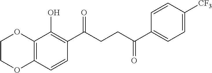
C12=C(C=CC(C(CCC(C3=CC=C([CF3])C=C3)=O)=O)=C1O)OCCO2
